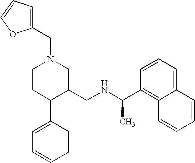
C1CC(C2=CC=CC=C2)C(CNC(C2=C3C(=CC=C2)C=CC=C3)C)CN1CC1=CC=CO1
